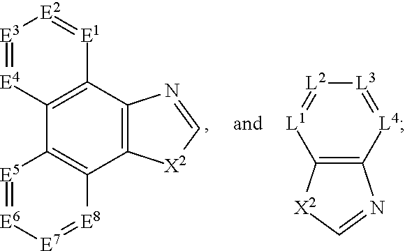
[E3]1=[E4]C2=C([E1]=[E2]1)C1=C(C3=C2[E5]=[E6][E7]=[E8]3)[X2]C=N1.C12=C([L4]=[L3][L2]=[L1]1)N=C[X2]2
